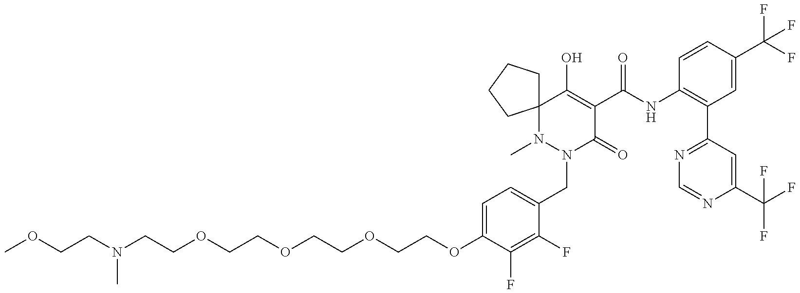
C(COCCOCCOCCN(CCOC)C)OC1=CC=C(CN2C(=O)C(C(=O)NC3=C(C4=NC=NC(C(F)(F)F)=C4)C=C(C(F)(F)F)C=C3)=C(O)C3(N2C)CCCC3)C(F)=C1F
